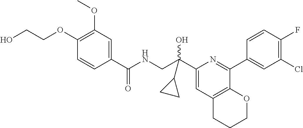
C1(C(CNC(C2=CC(OC)=C(OCCO)C=C2)=O)(C2CC2)O)=CC2=C(C(C3=CC(Cl)=C(F)C=C3)=N1)OCCC2
